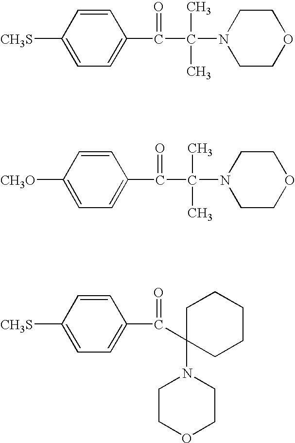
C1([CH3S])=CC=C(C(=O)C(C)(C)N2CCOCC2)C=C1.C1([CH3O])=CC=C(C(=O)C(C)(C)N2CCOCC2)C=C1.C1([CH3S])=CC=C(C(=O)C2(N3CCOCC3)CCCCC2)C=C1
